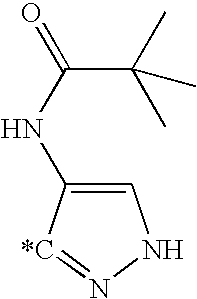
C1=C(NC(=O)C(C)(C)C)[*C]=NN1
